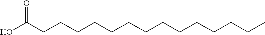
C(CCCCCC(O)=O)CCCCCCCC
